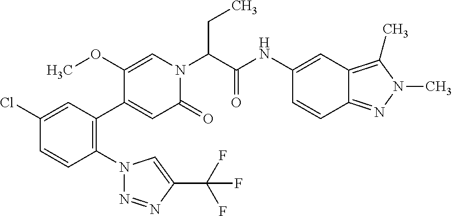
C1(Cl)=CC(C2=CC(=O)N(C(C(NC3=CC4=C(C)N(C)N=C4C=C3)=O)CC)C=C2OC)=C(N2N=NC(C(F)(F)F)=C2)C=C1
